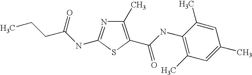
C1(C)=C(C(NC2=C(C)C=C(C)C=C2C)=O)SC(NC(CCC)=O)=N1
